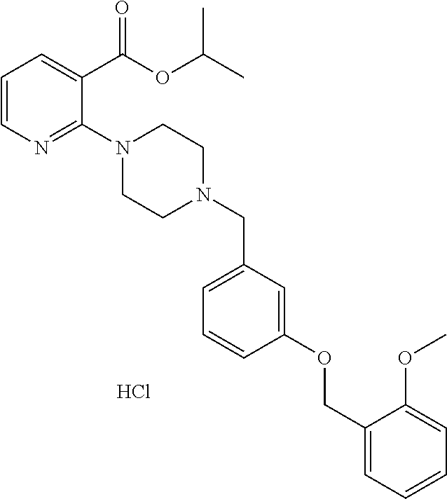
C1=CN=C(N2CCN(CC3=CC=CC(OCC4=CC=CC=C4OC)=C3)CC2)C(C(OC(C)C)=O)=C1.Cl
